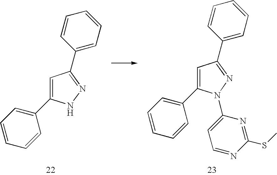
C1=C(C2=CC=CC=C2)NN=C1C1=CC=CC=C1.C1=C(C2=CC=CC=C2)N(C2=CC=NC(SC)=N2)N=C1C1=CC=CC=C1
